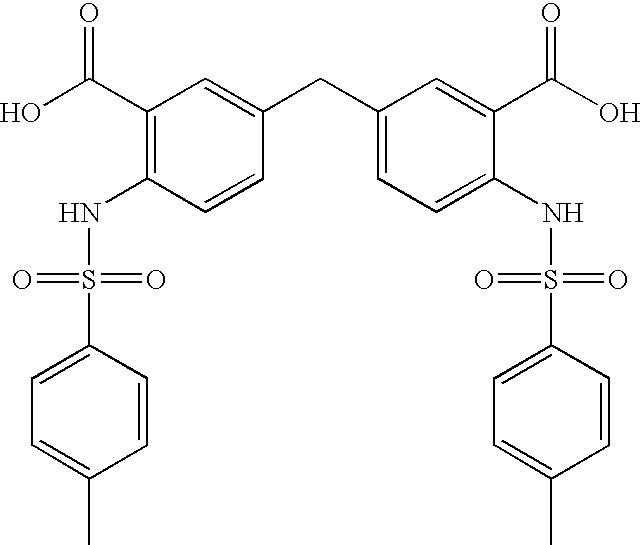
OC(C1=C(NS(=O)(=O)C2=CC=C(C)C=C2)C=CC(CC2=CC=C(NS(=O)(=O)C3=CC=C(C)C=C3)C(C(O)=O)=C2)=C1)=O
